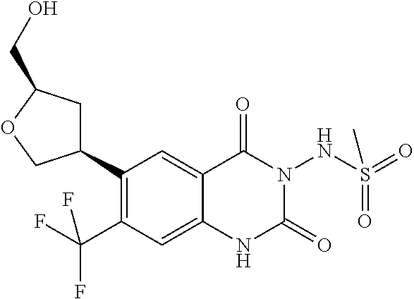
C1(C2CC(CO)OC2)=C(C(F)(F)F)C=C2C(=C1)C(=O)N(NS(C)(=O)=O)C(=O)N2
